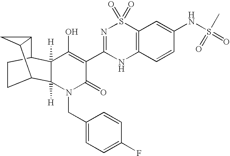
N1(CC2=CC=C(F)C=C2)C(=O)C(C2=NS(=O)(=O)C3=C(N2)C=CC(NS(=O)(C)=O)=C3)=C(O)C2([H])C1([H])C1CCC2C2CC12
